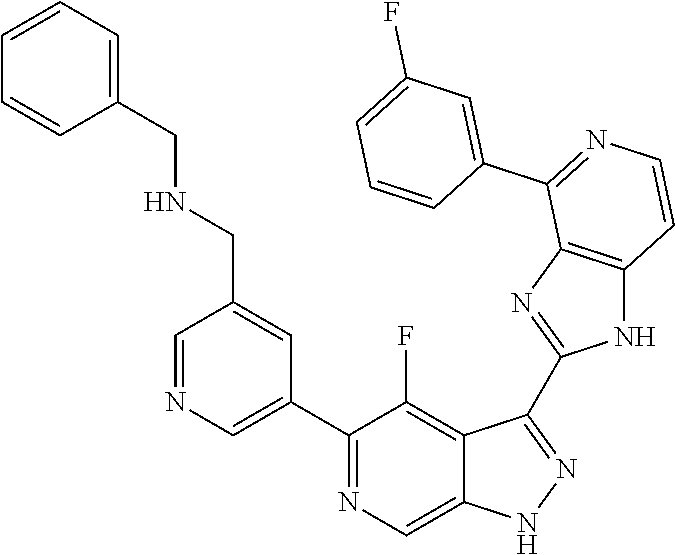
C1=NC=C(C2=NC=C3C(=C2F)C(C2=NC4=C(N2)C=CN=C4C2=CC(F)=CC=C2)=NN3)C=C1CNCC1=CC=CC=C1
